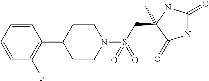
C1(F)=C(C2CCN(S(CC3(C)C(=O)NC(=O)N3)(=O)=O)CC2)C=CC=C1
